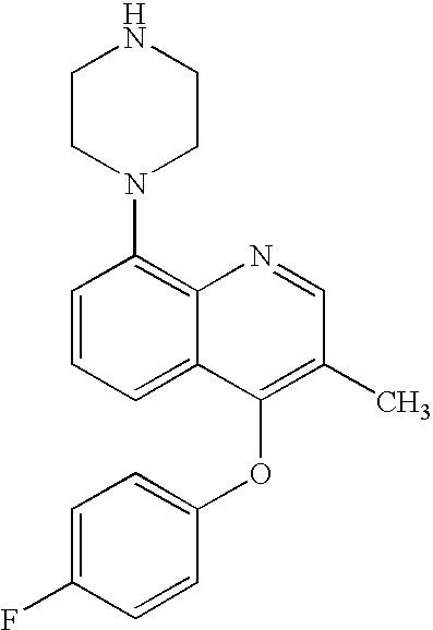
C1CN(C2=C3C(=CC=C2)C(OC2=CC=C(F)C=C2)=C(C)C=N3)CCN1
